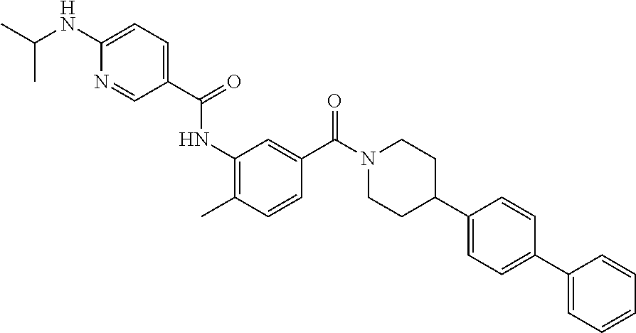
CC1=C(NC(=O)C2=CC=C(NC(C)C)N=C2)C=C(C(N2CCC(C3=CC=C(C4=CC=CC=C4)C=C3)CC2)=O)C=C1
